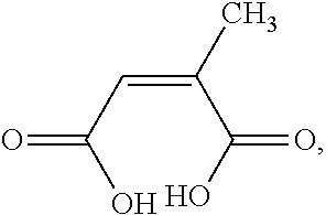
C(=CC(O)=O)(C)C(=O)O
